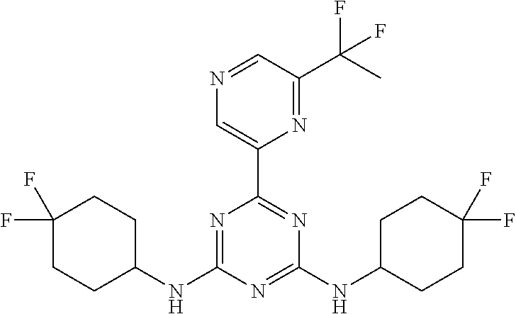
N1=C(NC2CCC(F)(F)CC2)N=C(NC2CCC(F)(F)CC2)N=C1C1=CN=CC(C(C)(F)F)=N1
